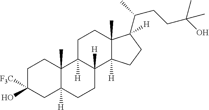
C1C(O)([F3C])CC2([H])C(C)(C1)C1([H])C([H])(CC2)C2([H])C(C)(CC1)C([H])(C(C)CCC(C)(C)O)CC2
